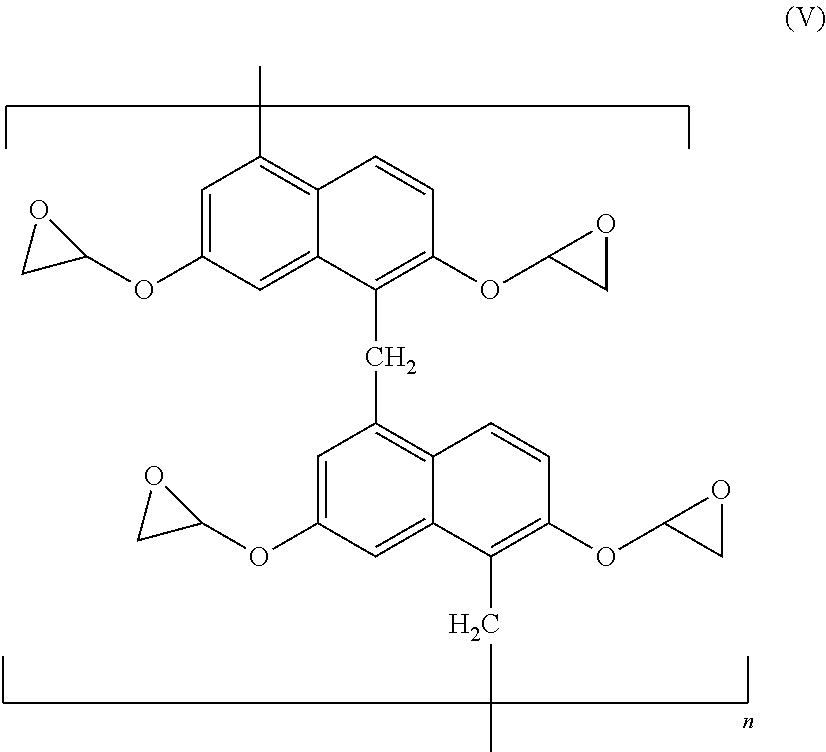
C1=C(OC2OC2)C=C2C(=C1C)C=CC(OC1CO1)=C2CC1=C2C(=CC(OC3OC3)=C1)C(CC)=C(OC1CO1)C=C2
